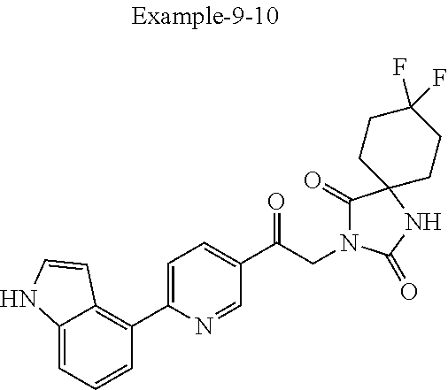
C12=CC=CC(C3=CC=C(C(CN4C(=O)C5(NC4=O)CCC(F)(F)CC5)=O)C=N3)=C1C=CN2
